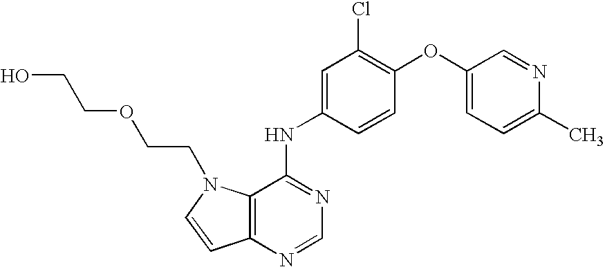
C12=C(N=CN=C1NC1=CC(Cl)=C(OC3=CC=C(C)N=C3)C=C1)C=CN2CCOCCO
